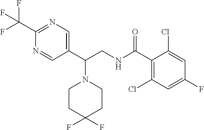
C1(C(CNC(C2=C(Cl)C=C(F)C=C2Cl)=O)N2CCC(F)(F)CC2)=CN=C(C(F)(F)F)N=C1
